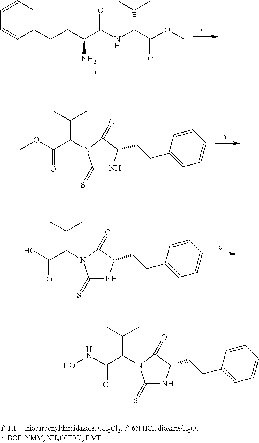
C1(CCC(C(NC(C(OC)=O)C(C)C)=O)N)=CC=CC=C1.C1(=S)NC(CCC2=CC=CC=C2)C(=O)N1C(C(OC)=O)C(C)C.C1(=S)NC(CCC2=CC=CC=C2)C(=O)N1C(C(O)=O)C(C)C.C1(=S)NC(CCC2=CC=CC=C2)C(=O)N1C(C(NO)=O)C(C)C
